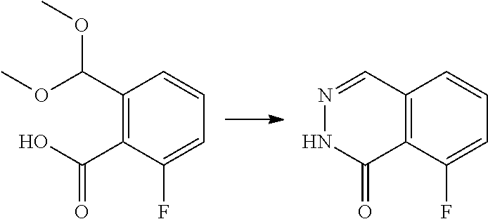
C1(C(OC)OC)=C(C(=O)O)C(F)=CC=C1.C12=C(C(F)=CC=C1)C(=O)NN=C2
